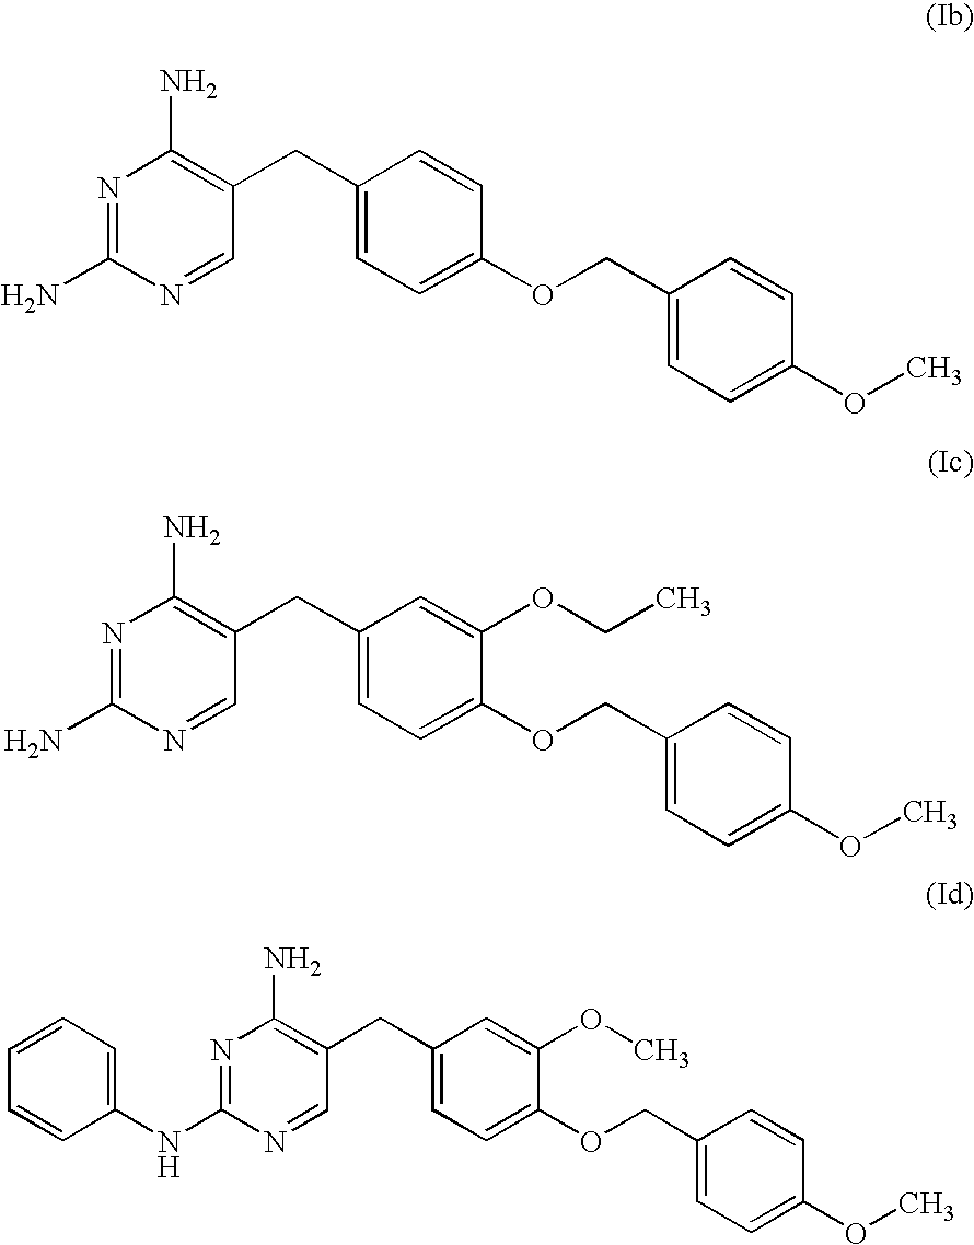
N1=C(N)N=CC(CC2=CC=C(OCC3=CC=C(OC)C=C3)C=C2)=C1N.N1=C(N)N=CC(CC2=CC=C(OCC3=CC=C(OC)C=C3)C(OCC)=C2)=C1N.N1=C(NC2=CC=CC=C2)N=CC(CC2=CC=C(OCC3=CC=C(OC)C=C3)C(OC)=C2)=C1N
